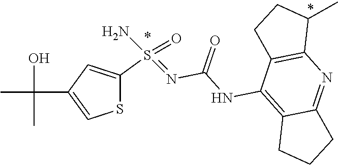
S1C(S(=NC(=O)NC2=C3C(=NC4=C2CCC4C)CCC3)(N)=O)=CC(C(C)(O)C)=C1
